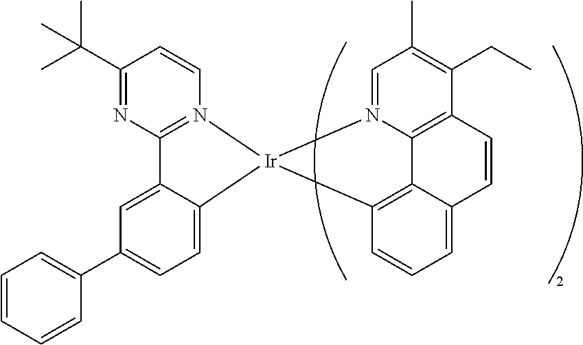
C12=N(C=CC(C(C)(C)C)=N1)[Ir]1(C3=CC=C(C4=CC=CC=C4)C=C23)C2=C3C4=C(C(CC)=C(C)C=N41)C=CC3=CC=C2
